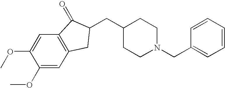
C1C(CC2CC3=C(C=C(OC)C(OC)=C3)C2=O)CCN(CC2=CC=CC=C2)C1
